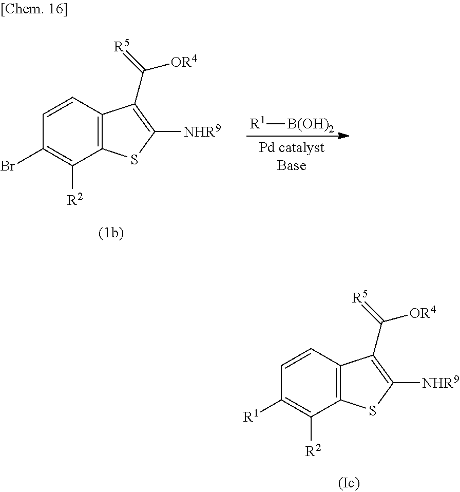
C1=CC2=C(C([R2])=C1[R1])SC([NHR9])=C2C(=[R5])[OR4].C1=CC2=C(C([R2])=C1Br)SC([NHR9])=C2C(=[R5])[OR4].[R1][B(OH)2]
